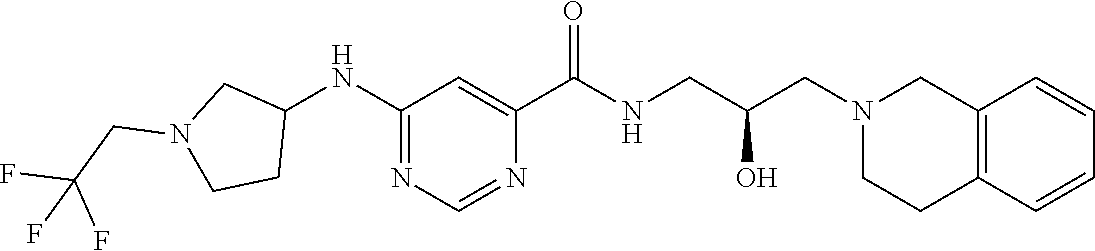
C1(NC2CN(CC(F)(F)F)CC2)=NC=NC(C(NCC(CN2CCC3=C(C2)C=CC=C3)O)=O)=C1
